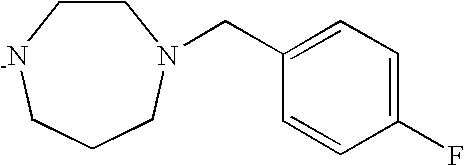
C1C[-N]CCCN1CC1=CC=C(F)C=C1
